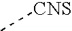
C[CNS]
